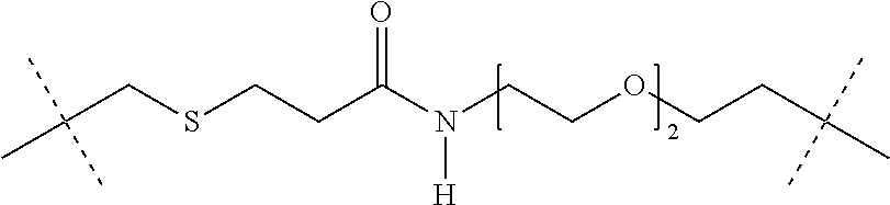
C(CSCCC(N(CCOCCC(C)(C)C)[H])=O)(C)(C)C
